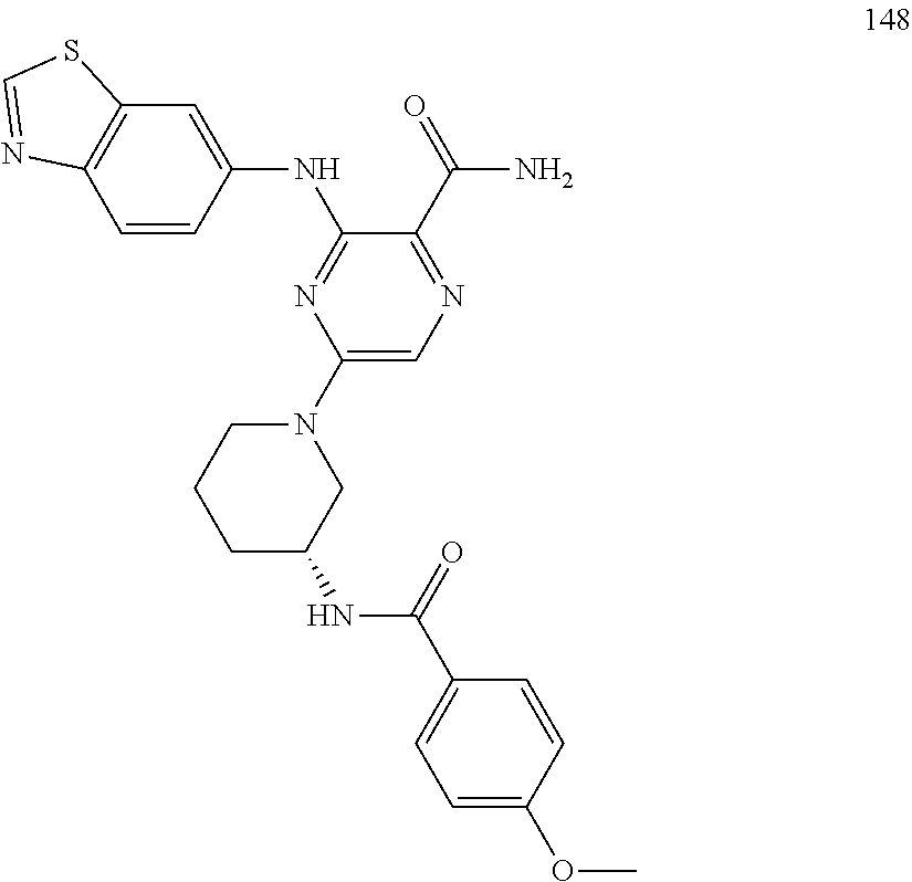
N(C1=NC(N2CCCC(NC(C3=CC=C(OC)C=C3)=O)C2)=CN=C1C(=O)N)C1=CC2=C(C=C1)N=CS2
